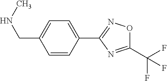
C1=CC(C2=NOC(C(F)(F)F)=N2)=CC=C1CNC
